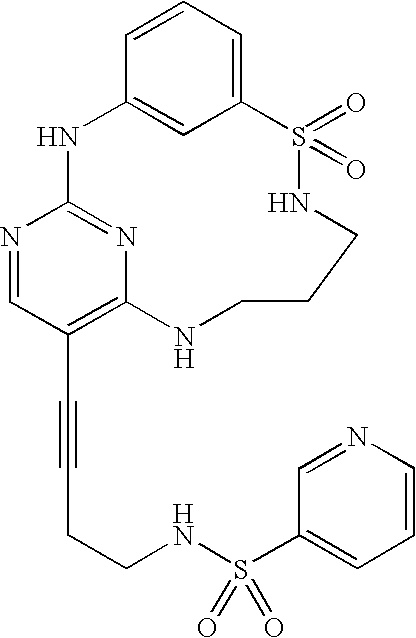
C1=CC=C2C=C1NC1=NC(=C(C#CCCNS(C3=CC=CN=C3)(=O)=O)C=N1)NCCCNS2(=O)=O
